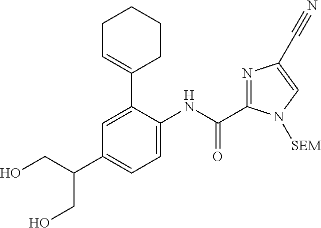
OCC(C1=CC=C(NC(C2=NC(C#N)=CN2[SEM])=O)C(C2=CCCCC2)=C1)CO
